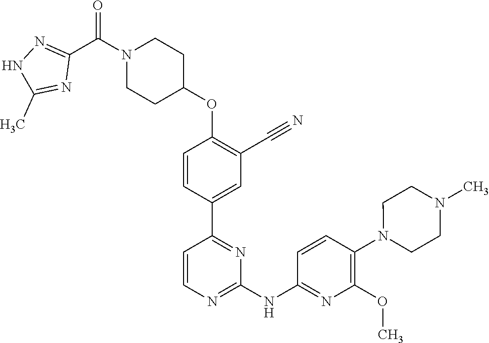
C1=CC(C2=NC(NC3=NC(OC)=C(N4CCN(C)CC4)C=C3)=NC=C2)=CC(C#N)=C1OC1CCN(C(C2=NNC(C)=N2)=O)CC1
